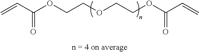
C=CC(OCCOCCOC(C=C)=O)=O
